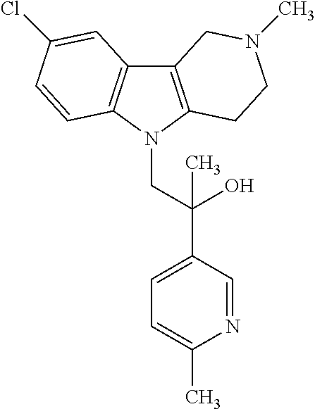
C12=C(N(CC(C3=CC=C(C)N=C3)(O)C)C3=C1C=C(Cl)C=C3)CCN(C)C2
